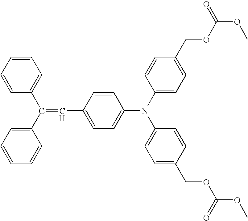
C1=CC=CC(C(C2=CC=CC=C2)=CC2=CC=C(N(C3=CC=C(COC(OC)=O)C=C3)C3=CC=C(COC(OC)=O)C=C3)C=C2)=C1
